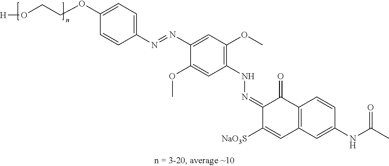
C1(OCCO[H])=CC=C(N=NC2=CC(OC)=C(NN=C3C([NaO3S])=CC4=C(C3=O)C=CC(NC(C)=O)=C4)C=C2OC)C=C1
